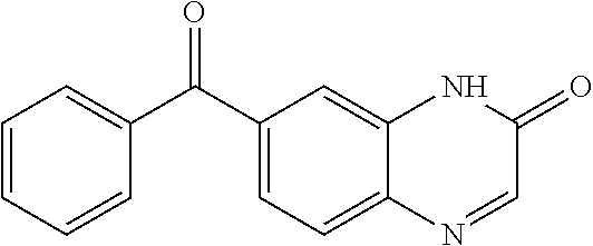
C1=CC=CC(C(C2=CC=C3C(=C2)NC(=O)C=N3)=O)=C1
